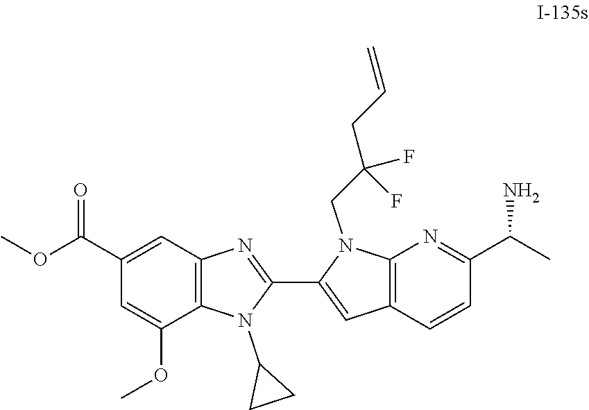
C12=C(N=C(C(C)N)C=C1)N(CC(CC=C)(F)F)C(C1=NC3=C(N1C1CC1)C(OC)=CC(C(OC)=O)=C3)=C2
